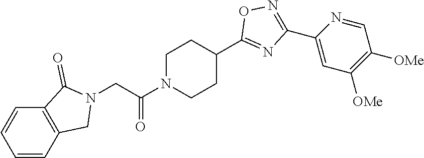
C1N(C(CN2CC3=C(C=CC=C3)C2=O)=O)CCC(C2=NC(C3=CC([OMe])=C([OMe])C=N3)=NO2)C1
